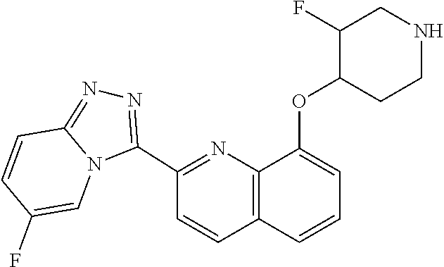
C12=NN=C(C3=NC4=C(C=C3)C=CC=C4OC3CCNCC3F)N1C=C(F)C=C2
